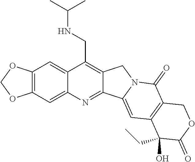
O1COC2=C1C=C1C(CNC(C)C)=C3C(=NC1=C2)C1=CC2=C(C(=O)N1C3)COC(=O)C2(O)CC
